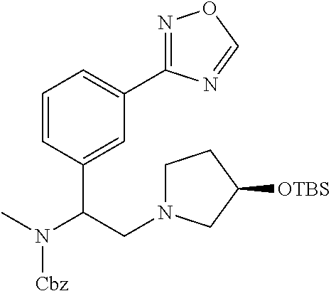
C1=CC(C(N(C)[Cbz])CN2CCC([OTBS])C2)=CC(C2=NOC=N2)=C1
